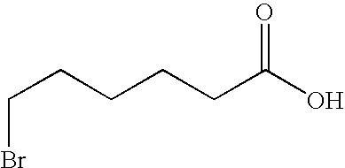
BrCCCCCC(O)=O
